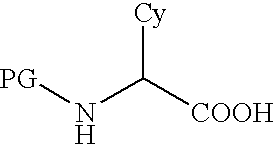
[PG]NC([COOH])[Cy]
